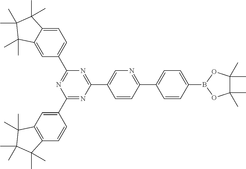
C1(C2=CC3=C(C=C2)C(C)(C)C(C)(C)C3(C)C)=NC(C2=CN=C(C3=CC=C(B4OC(C)(C)C(C)(C)O4)C=C3)C=C2)=NC(C2=CC=C3C(=C2)C(C)(C)C(C)(C)C3(C)C)=N1
